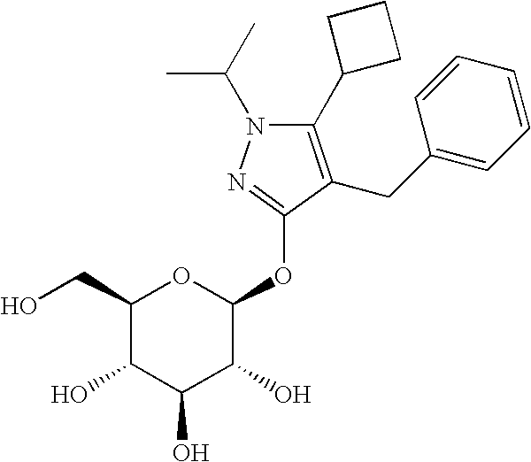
C1(C2CCC2)=C(CC2=CC=CC=C2)C(OC2OC(CO)C(O)C(O)C2O)=NN1C(C)C
